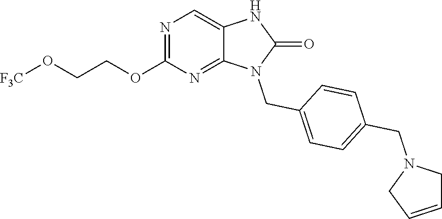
N1=C(OCCO[F3C])N=C2C(=C1)NC(=O)N2CC1=CC=C(CN2CC=CC2)C=C1
